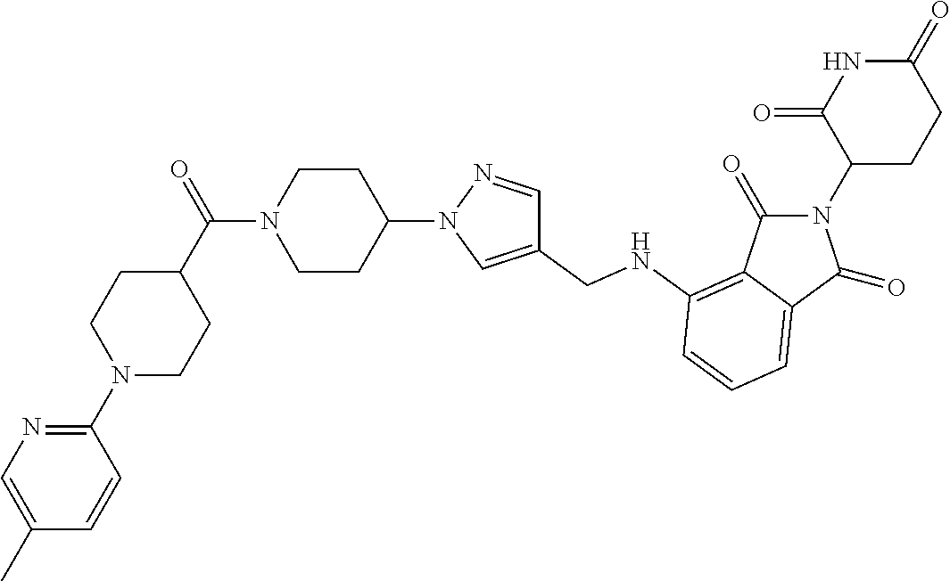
C1(N2C=C(CNC3=C4C(=O)N(C5CCC(=O)NC5=O)C(=O)C4=CC=C3)C=N2)CCN(C(=O)C2CCN(C3=NC=C(C)C=C3)CC2)CC1
